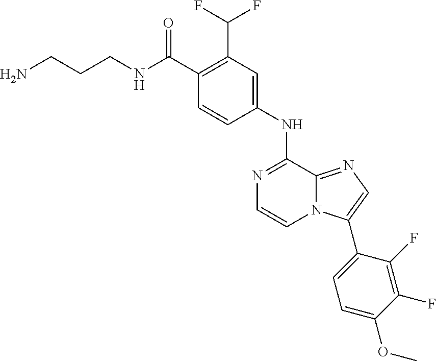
C1(C(NCCCN)=O)=C(C(F)F)C=C(NC2=NC=CN3C2=NC=C3C2=CC=C(OC)C(F)=C2F)C=C1
